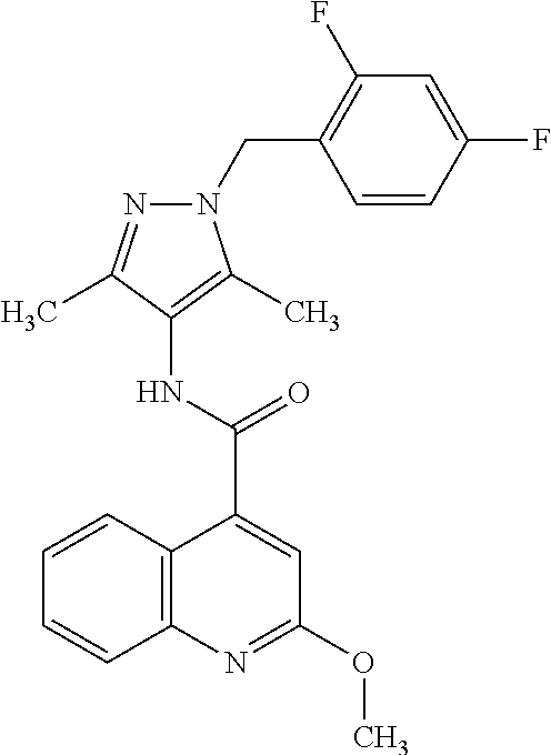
C12=C(N=C(OC)C=C1C(NC1=C(C)N(CC3=C(F)C=C(F)C=C3)N=C1C)=O)C=CC=C2
